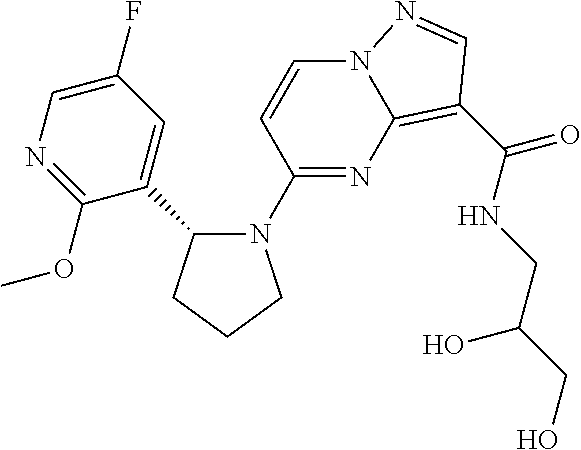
C1=CC(N2C(C3=CC(F)=CN=C3OC)CCC2)=NC2=C(C(NCC(CO)O)=O)C=NN12
